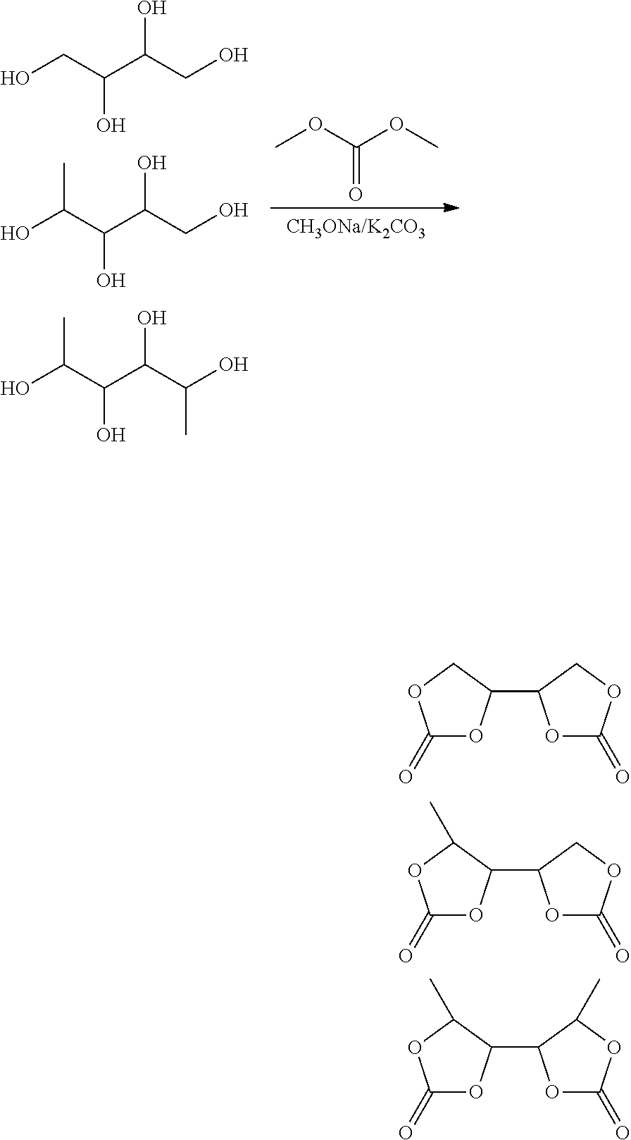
OCC(C(CO)O)O.OC(C(C(CO)O)O)C.OC(C(C(C(O)C)O)O)C.COC(OC)=O.C1(=O)OC(C2OC(=O)OC2)CO1.C1(=O)OC(C2OC(=O)OC2)C(C)O1.C1(=O)OC(C2OC(=O)OC2C)C(C)O1
